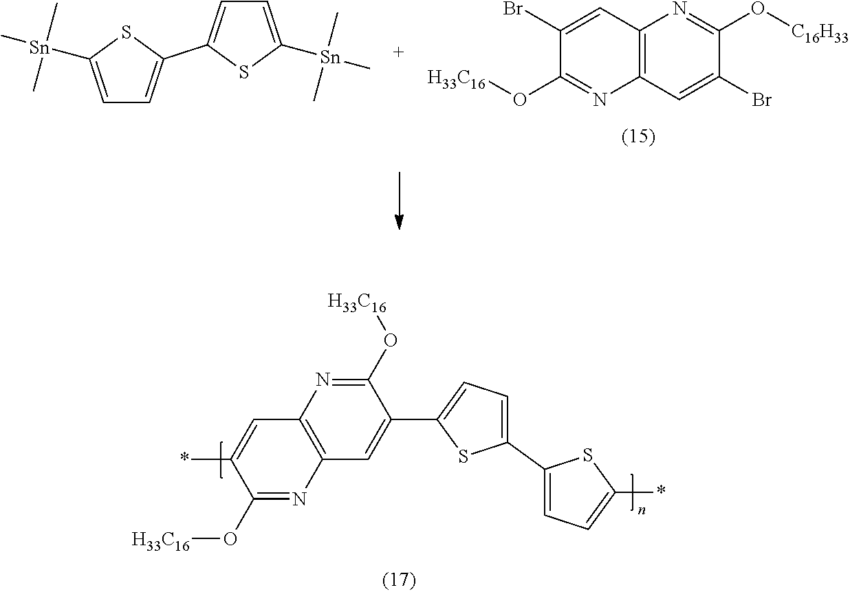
C12=C(C=C(Br)C(O[C16H33])=N1)N=C(O[H33C16])C(Br)=C2.C1=C([Sn](C)(C)C)SC(C2=CC=C([Sn](C)(C)C)S2)=C1.C1(O[H33C16])=NC2=C(C=C1C1=CC=C(C3=CC=C(*)S3)S1)N=C(O[H33C16])C(*)=C2
